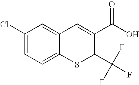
C1=C(Cl)C=C2C(=C1)SC(C(F)(F)F)C(C(O)=O)=C2
